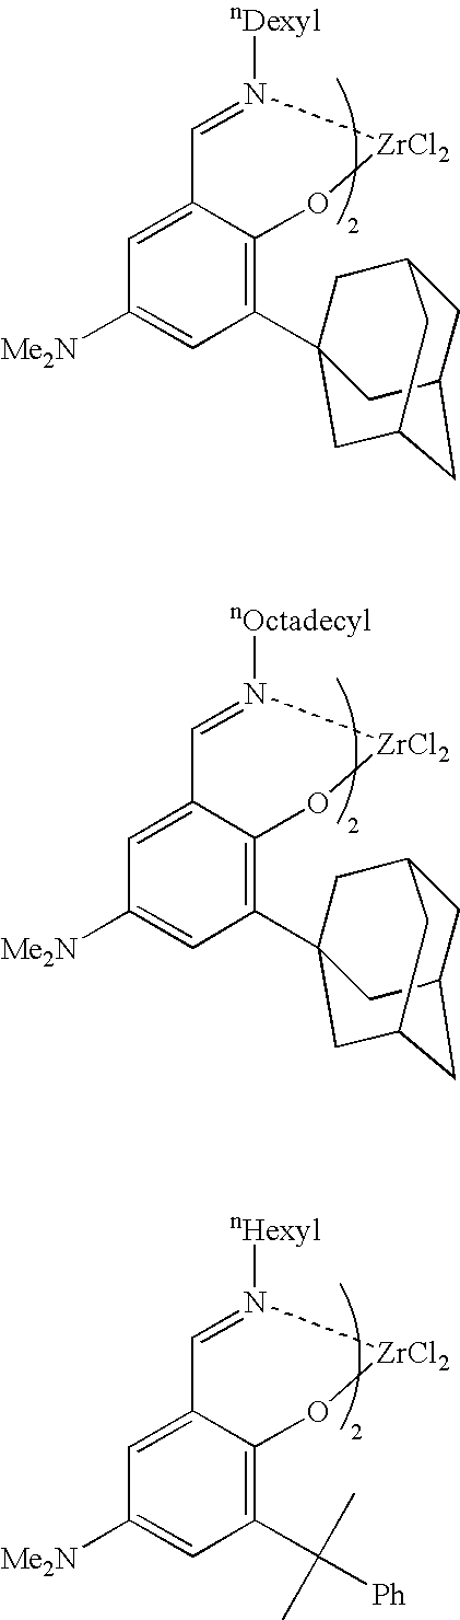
C1=N([nDexyl])[ZrCl2]OC2=C(C34CC5CC(CC(C3)C5)C4)C=C([Me2N])C=C12.C1=N([nOctadecyl])[ZrCl2]OC2=C(C34CC5CC(CC(C3)C5)C4)C=C([Me2N])C=C12.C1=N([nHexyl])[ZrCl2]OC2=C(C(C)(C)[Ph])C=C([Me2N])C=C12
